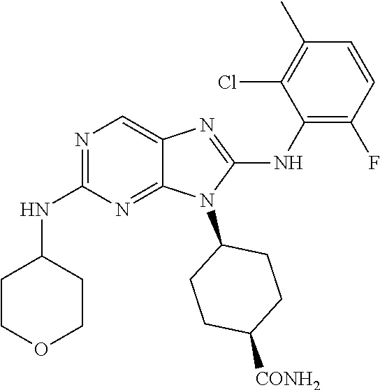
N1=C(NC2CCOCC2)N=C2C(=C1)N=C(NC1=C(F)C=CC(C)=C1Cl)N2C1CCC([CONH2])CC1
